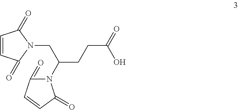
C(C(CCC(=O)O)N1C(=O)C=CC1=O)N1C(=O)C=CC1=O
